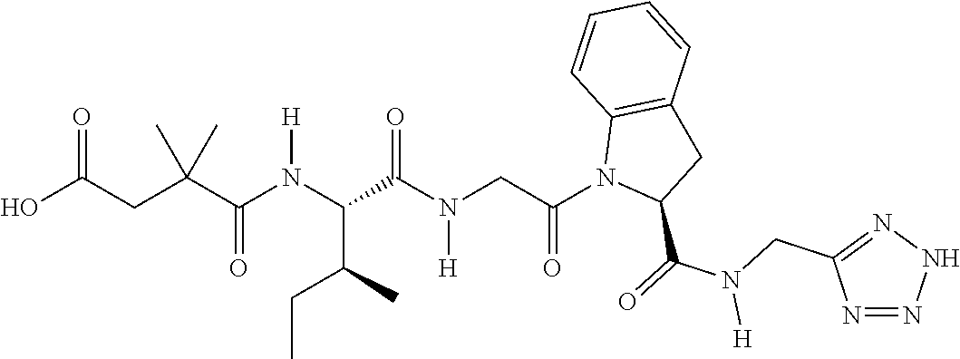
OC(CC(C(N(C(C(N(CC(N1C(C(=O)N(CC2=NNN=N2)[H])CC2=C1C=CC=C2)=O)[H])=O)C(C)CC)[H])=O)(C)C)=O
